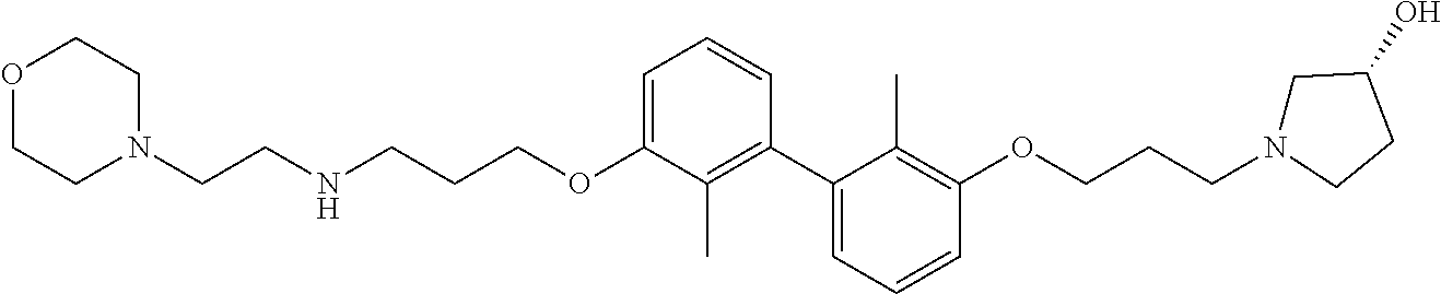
N(CCCOC1=CC=CC(C2=CC=CC(OCCCN3CC(O)CC3)=C2C)=C1C)CCN1CCOCC1
